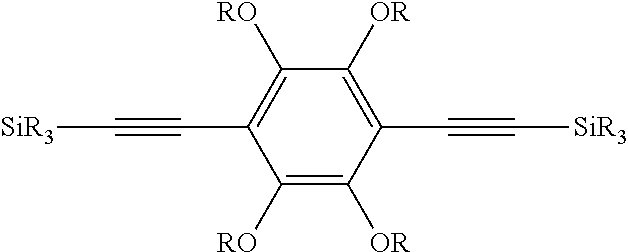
C1([RO])=C([OR])C(C#C[SiR3])=C([OR])C([RO])=C1C#C[SiR3]
